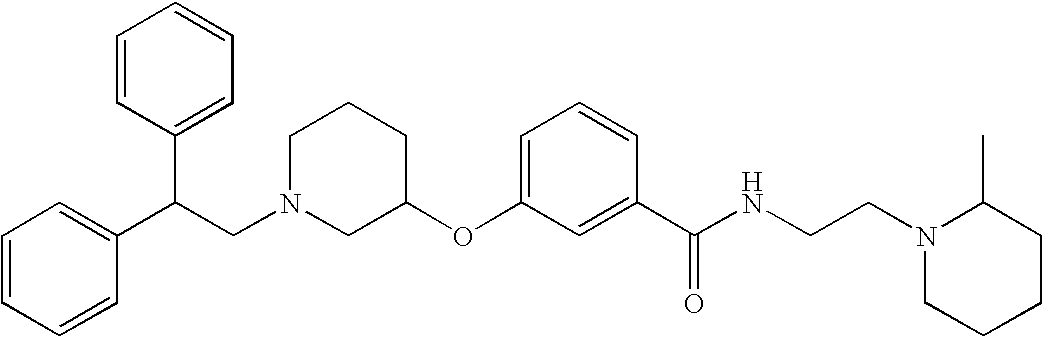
C1N(CC(C2=CC=CC=C2)C2=CC=CC=C2)CC(OC2=CC=CC(C(NCCN3CCCCC3C)=O)=C2)CC1
